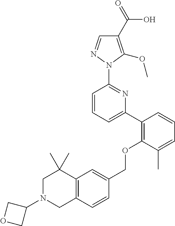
C1(C2=C(OCC3=CC4=C(C=C3)CN(C3COC3)CC4(C)C)C(C)=CC=C2)=CC=CC(N2N=CC(C(=O)O)=C2OC)=N1
